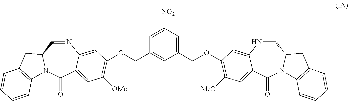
O(C1=C([MeO])C=C2C(=C1)NCC1N(C2=O)C2=C(C1)C=CC=C2)CC1=CC([NO2])=CC(COC2=C([OMe])C=C3C(=C2)N=CC2N(C3=O)C3=C(C2)C=CC=C3)=C1
